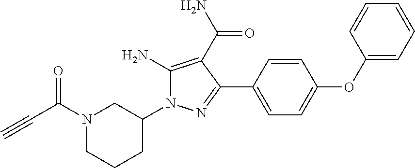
N1(C(C#C)=O)CCCC(N2C(N)=C(C(=O)N)C(C3=CC=C(OC4=CC=CC=C4)C=C3)=N2)C1
